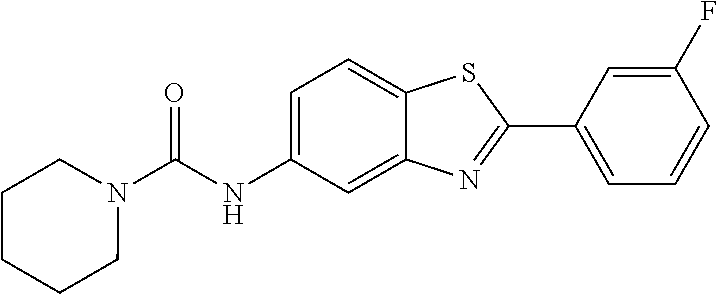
C1(F)=CC(C2=NC3=CC(NC(N4CCCCC4)=O)=CC=C3S2)=CC=C1
